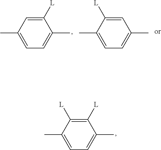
C1(C)=CC=C(C)C([L])=C1.C1(C)=CC=C(C)C=C1[L].C1(C)=CC=C(C)C([L])=C1[L]
